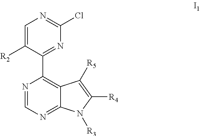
C1=C([R2])C(C2=C3C(=NC=N2)N([R3])C([R4])=C3[R5])=NC(Cl)=N1
